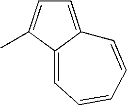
C1=C2C(=CC=CC=C2)C(C)=C1
